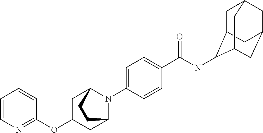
C1=CN=C(OC2CC3N(C4=CC=C(C(NC5C6CC7CC(CC5C7)C6)=O)C=C4)C(C2)CC3)C=C1
